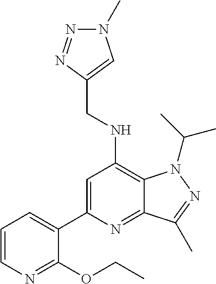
N1(C)N=NC(CNC2=C3C(=NC(C4=CC=CN=C4OCC)=C2)C(C)=NN3C(C)C)=C1
